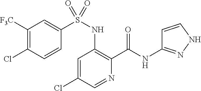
C1=C(Cl)C=NC(C(NC2=NNC=C2)=O)=C1NS(=O)(C1=CC([F3C])=C(Cl)C=C1)=O
